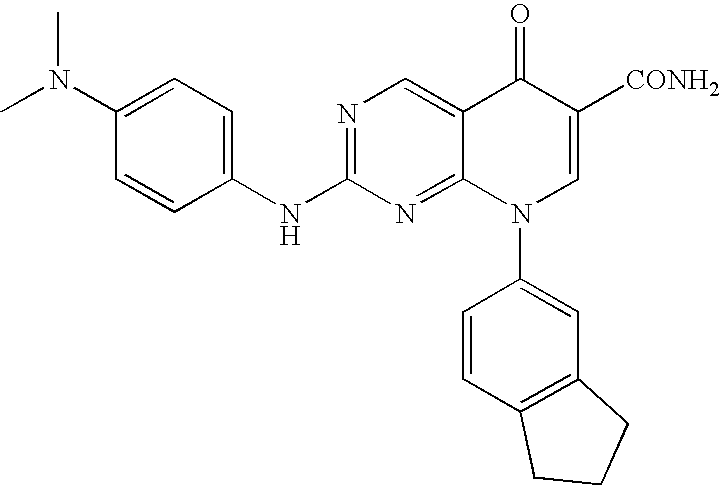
CN(C)C1=CC=C(NC2=NC=C3C(=N2)N(C2=CC4=C(C=C2)CCC4)C=C([CONH2])C3=O)C=C1
